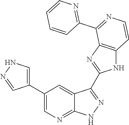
C1(C2=CN=C3C(=C2)C(C2=NC4=C(N2)C=CN=C4C2=NC=CC=C2)=N[N H]3)=CNN=C1
